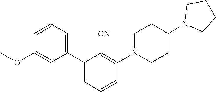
C1=CC=C(C2=CC=CC(N3CCC(N4CCCC4)CC3)=C2[CN])C=C1OC
